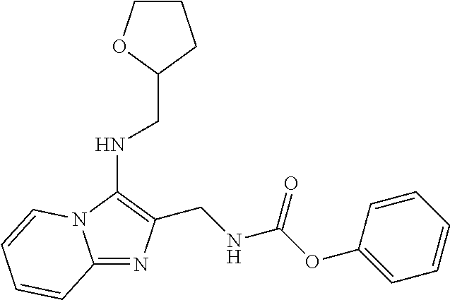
C12=NC(CNC(OC3=CC=CC=C3)=O)=C(NCC3CCCO3)N1C=CC=C2
